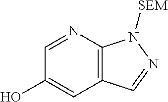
C12=C(N=CC(O)=C1)N([SEM])N=C2
